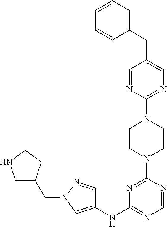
N1=C(NC2=CN(CC3CNCC3)N=C2)N=C(N2CCN(C3=NC=C(CC4=CC=CC=C4)C=N3)CC2)N=C1
